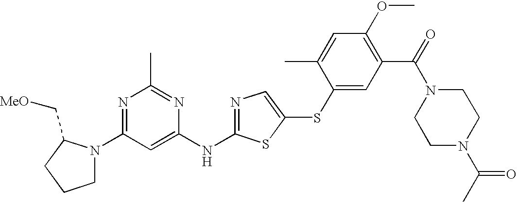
N1=C(N2CCCC2C[MeO])C=C(NC2=NC=C(SC3=CC(C(=O)N4CCN(C(C)=O)CC4)=C(OC)C=C3C)S2)N=C1C
